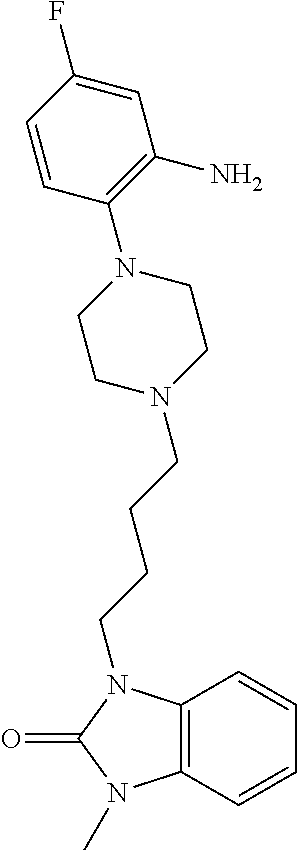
C1=CC2=C(C=C1)N(C)C(=O)N2CCCCN1CCN(C2=C(N)C=C(F)C=C2)CC1
